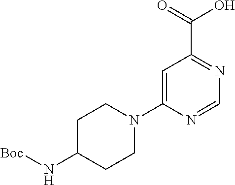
C1=C(N2CCC(N[Boc])CC2)N=CN=C1C(=O)O
